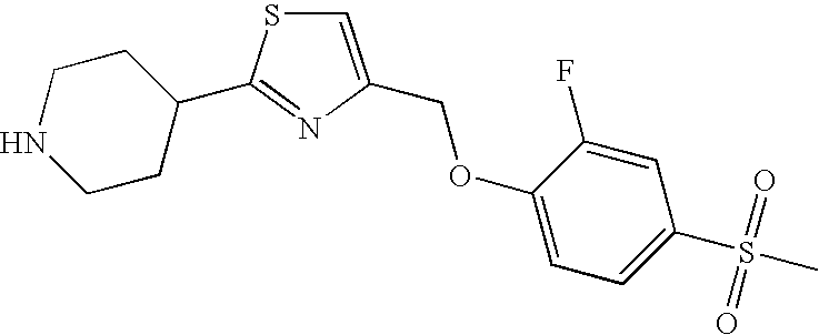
C1=C(COC2=CC=C(S(=O)(=O)C)C=C2F)N=C(C2CCNCC2)S1
